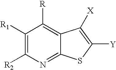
C1([R1])=C([R2])N=C2C(=C1[R])C([X])=C([Y])S2
